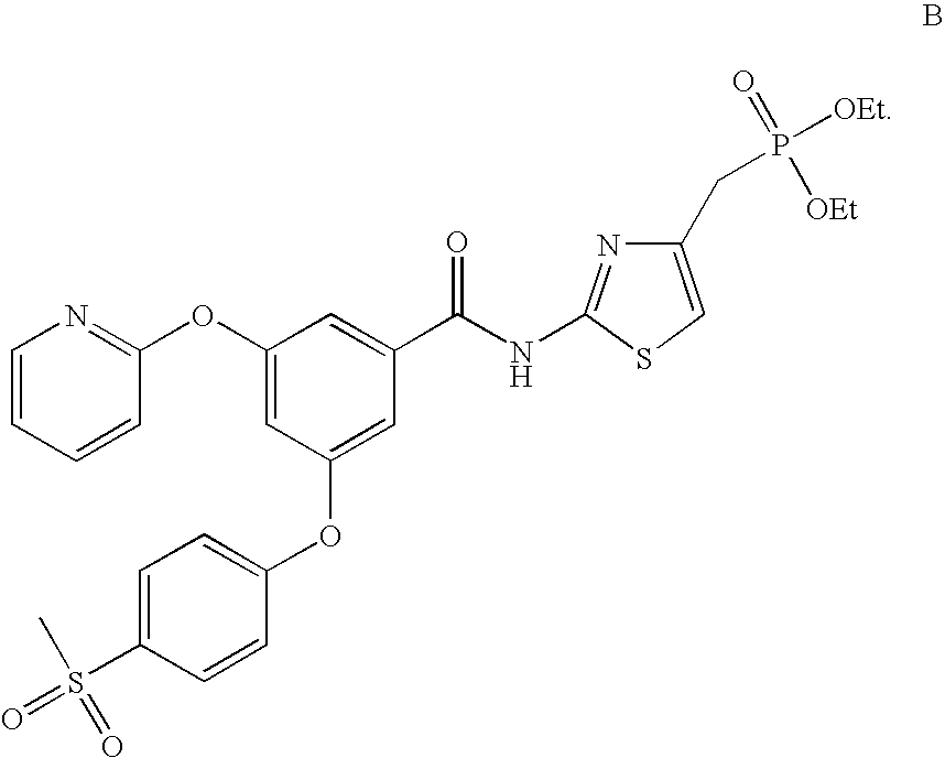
O=S(C1=CC=C(OC2=CC(C(NC3=NC(CP([OEt])([OEt])=O)=CS3)=O)=CC(OC3=NC=CC=C3)=C2)C=C1)(C)=O
